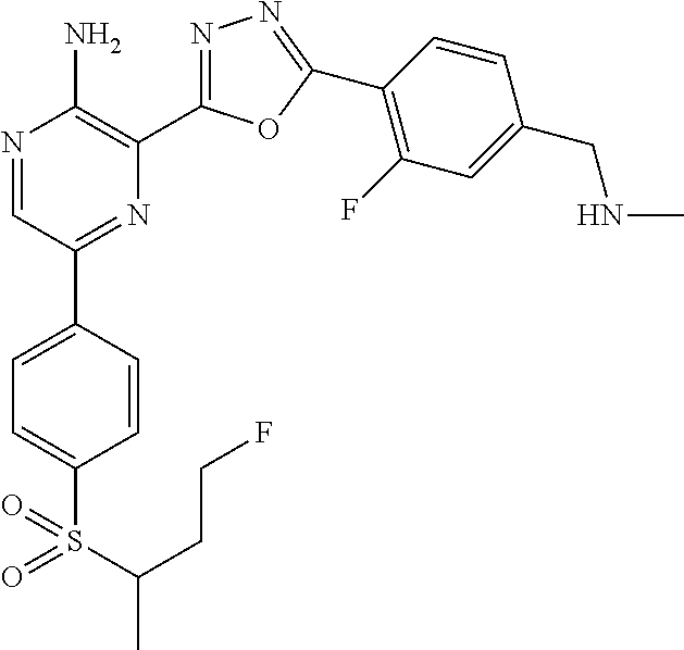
N1=CC(C2=CC=C(S(C(CCF)C)(=O)=O)C=C2)=NC(C2=NN=C(C3=C(F)C=C(CNC)C=C3)O2)=C1N
